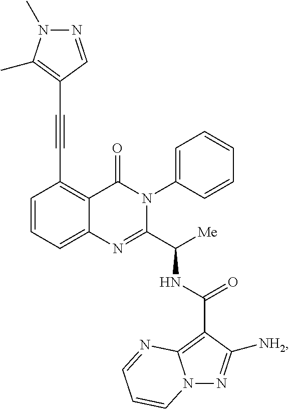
C1(C#CC2=C(C)N(C)N=C2)=C2C(=CC=C1)N=C(C([Me])NC(C1=C3N(N=C1[NH2])C=CC=N3)=O)N(C1=CC=CC=C1)C2=O
